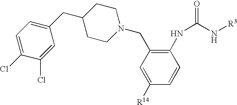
C1=C([R14])C=CC(NC(=O)N[R3])=C1CN1CCC(CC2=CC=C(Cl)C(Cl)=C2)CC1
